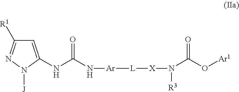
C1=C(NC(N[Ar][L][X]N([R3])C(O[Ar1])=O)=O)N([J])N=C1[R1]
